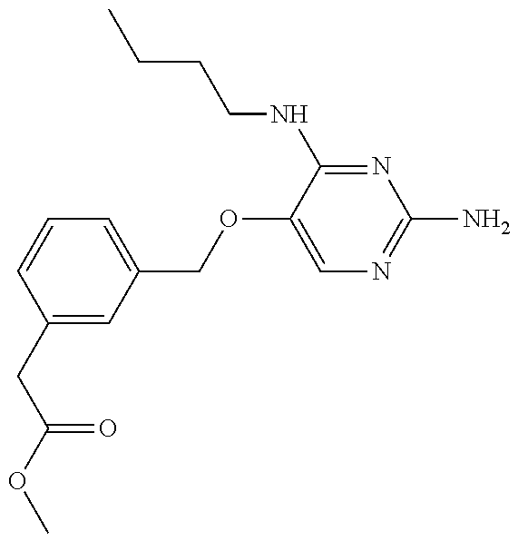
C1(COC2=CN=C(N)N=C2NCCCC)=CC=CC(CC(OC)=O)=C1
